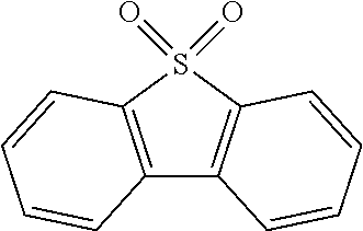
C12=C(S(=O)(=O)C3=C1C=CC=C3)C=CC=C2
